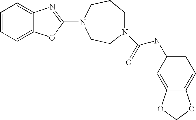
C1=CC=C2C(=C1)N=C(N1CCCN(C(NC3=CC=C4C(=C3)OCO4)=O)CC1)O2
